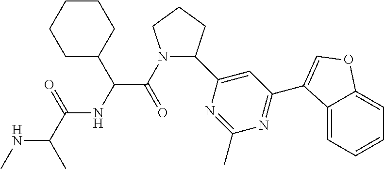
C1(C2=CC(C3=COC4=CC=CC=C43)=NC(C)=N2)CCCN1C(=O)C(NC(C(C)NC)=O)C1CCCCC1
